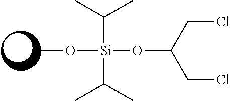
C([Si](C(C)C)(OC(CCl)CCl)OC)(C)C
